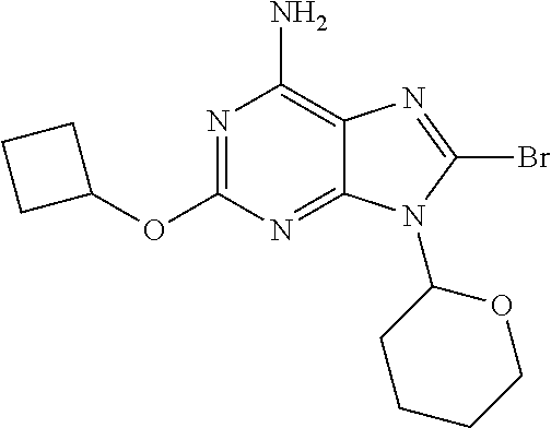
N1=C(OC2CCC2)N=C2C(=C1N)N=C(Br)N2C1CCCCO1
